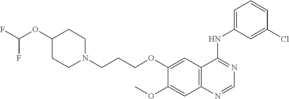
C12=C(C=C(OCCCN3CCC(OC(F)F)CC3)C(OC)=C1)C(NC1=CC=CC(Cl)=C1)=NC=N2
